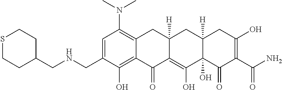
C1=C(CNCC2CCSCC2)C(O)=C2C(=C1N(C)C)CC1([H])C(=C(O)C3(O)C([H])(C1)CC(O)=C(C(N)=O)C3=O)C2=O
